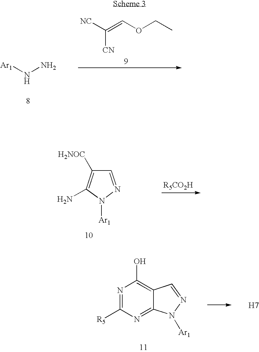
[Ar1]NN.[NC]C(=COCC)[CN].N1=C([R5])N=C2C(=C1O)C=NN2[Ar1].[H7].C1=NN([Ar1])C(N)=C1[H2NOC]
